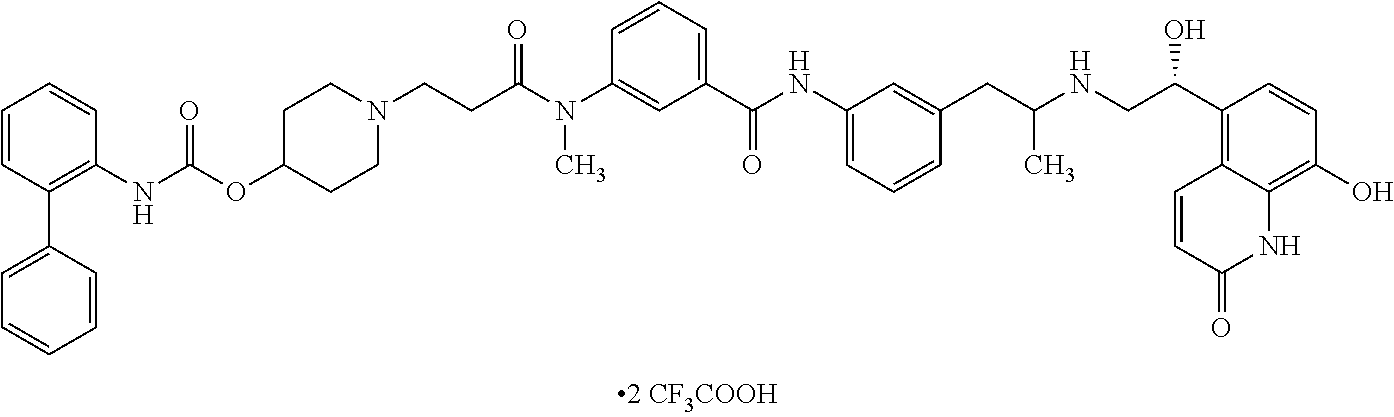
C1=CC(C2=CC=CC=C2)=C(NC(=O)OC2CCN(CCC(N(C3=CC(C(NC4=CC=CC(CC(NCC(C5=C6C(=C(O)C=C5)NC(=O)C=C6)O)C)=C4)=O)=CC=C3)C)=O)CC2)C=C1
